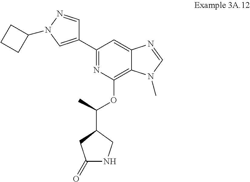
C1(=O)NCC(C(OC2=C3C(=CC(C4=CN(C5CCC5)N=C4)=N2)N=CN3C)C)C1
